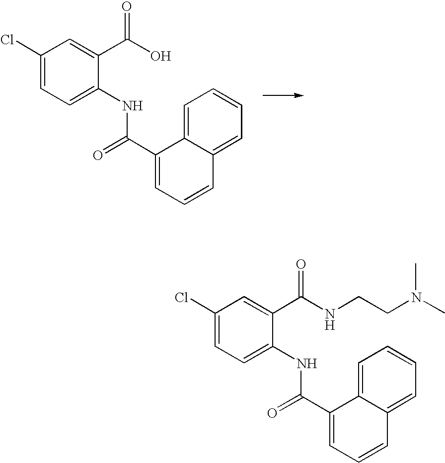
C1(Cl)=CC=C(NC(C2=CC=CC3=CC=CC=C23)=O)C(C(O)=O)=C1.C1(Cl)=CC=C(NC(C2=CC=CC3=CC=CC=C23)=O)C(C(NCCN(C)C)=O)=C1
